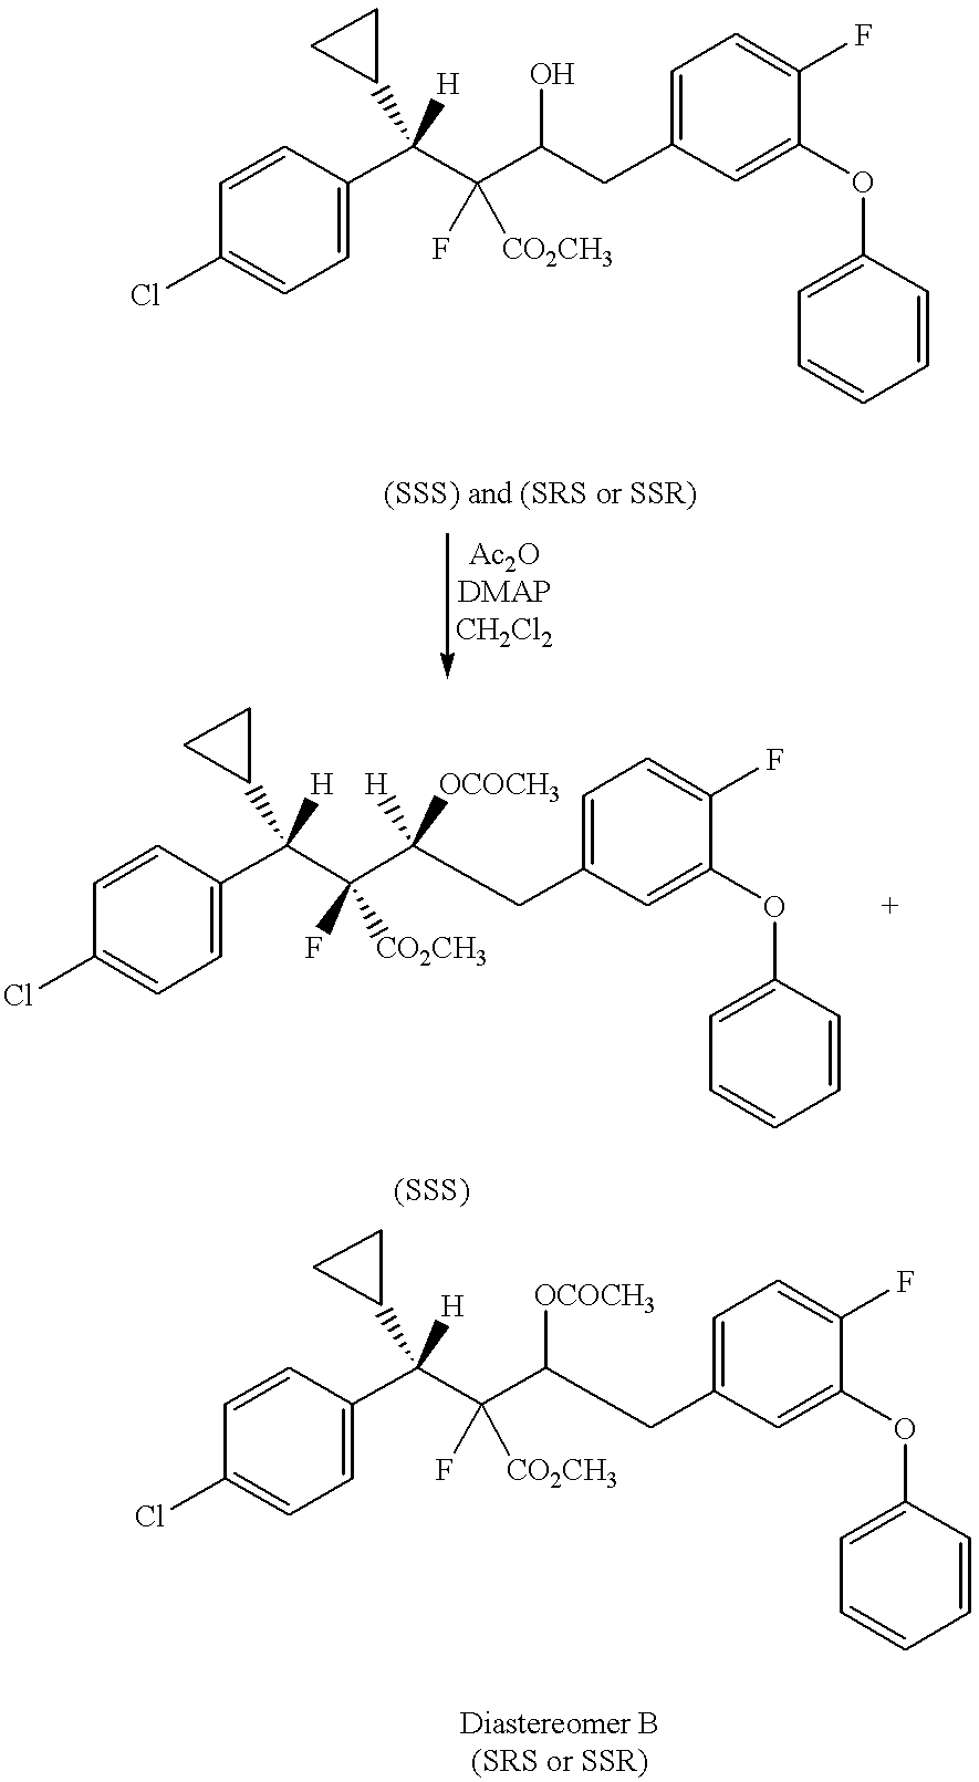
C1=CC(C(C(C(O)CC2=CC=C(F)C(OC3=CC=CC=C3)=C2)(F)[CO2CH3])([H])C2CC2)=CC=C1Cl.C1=CC(C(C(C([H])([OCOCH3])CC2=CC=C(F)C(OC3=CC=CC=C3)=C2)(F)[CO2CH3])([H])C2CC2)=CC=C1Cl.C1=CC(C(C(C(CC2=CC=C(F)C(OC3=CC=CC=C3)=C2)[OCOCH3])(F)[CO2CH3])([H])C2CC2)=CC=C1Cl
